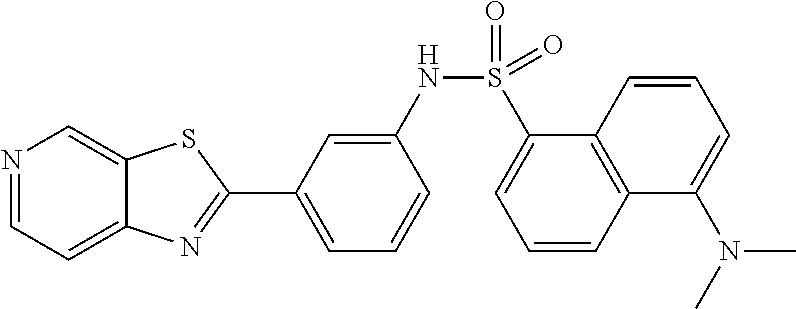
C1=C(NS(=O)(C2=CC=CC3=C2C=CC=C3N(C)C)=O)C=CC=C1C1=NC2=CC=NC=C2S1
